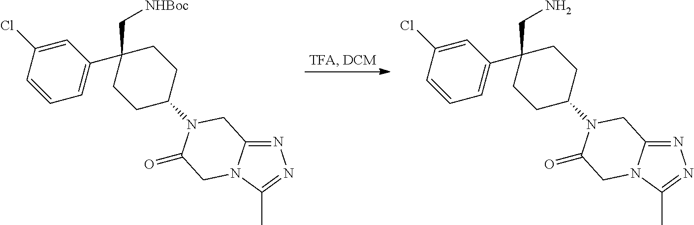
C1(Cl)=CC(C2(C[NHBoc])CCC(N3CC4=NN=C(C)N4CC3=O)CC2)=CC=C1.C1(Cl)=CC(C2(CN)CCC(N3CC4=NN=C(C)N4CC3=O)CC2)=CC=C1
